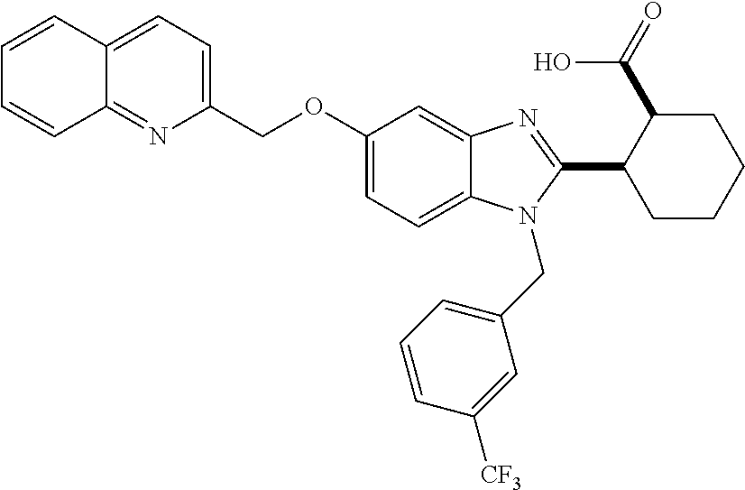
C1=CC2=CC=C(COC3=CC=C4C(=C3)N=C(C3CCCCC3C(=O)O)N4CC3=CC=CC([CF3])=C3)N=C2C=C1
